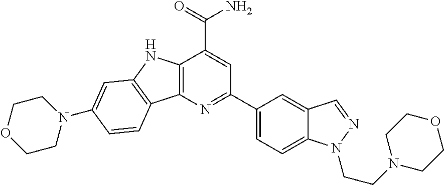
C12=C(N=C(C3=CC=C4C(=C3)C=NN4CCN3CCOCC3)C=C1C(=O)N)C1=C(N2)C=C(N2CCOCC2)C=C1
